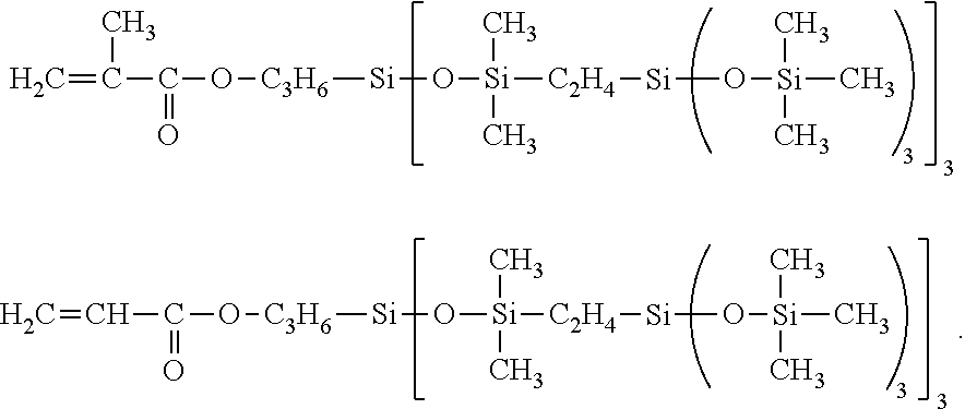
[Si](O[Si]([C2H4][Si]O[Si](C)(C)C)(C)C)[C3H6]OC(C(=C)C)=O.[Si](O[Si]([C2H4][Si]O[Si](C)(C)C)(C)C)[C3H6]OC(C=C)=O
